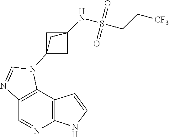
C1=NC2=C(C3=C1N=CN3C13CC(NS(CC[CF3])(=O)=O)(C1)C3)C=CN2
